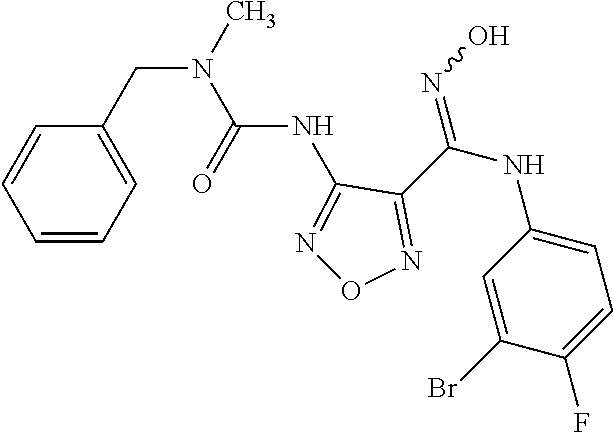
C(NC1=NON=C1C(NC1=CC=C(F)C(Br)=C1)=NO)(=O)N(C)CC1=CC=CC=C1
